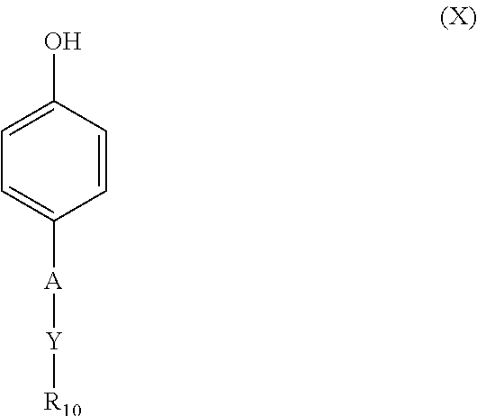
C1=CC(O)=CC=C1[A][Y][R10]
